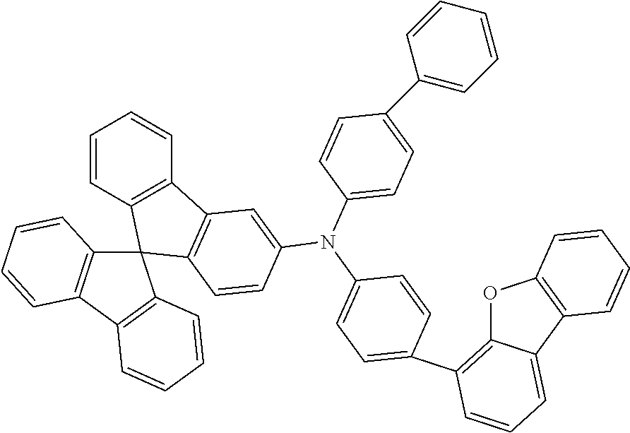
C12=C(C3=C(C=CC=C3)C13C1=C(C=CC=C1)C1=C3C=CC(N(C3=CC=C(C4=C5OC6=C(C5=CC=C4)C=CC=C6)C=C3)C3=CC=C(C4=CC=CC=C4)C=C3)=C1)C=CC=C2
